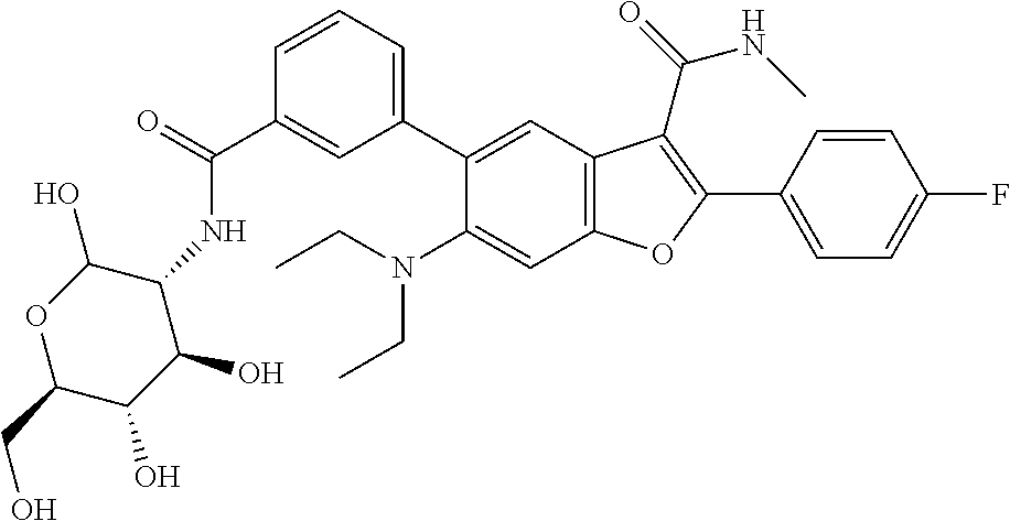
C1(C(=O)NC2C(O)OC(CO)C(O)C2O)=CC(C2=CC3=C(C=C2N(CC)CC)OC(C2=CC=C(F)C=C2)=C3C(=O)NC)=CC=C1
